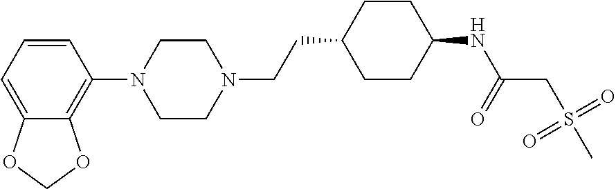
C1=CC=C2C(=C1N1CCN(CCC3CCC(NC(=O)CS(=O)(=O)C)CC3)CC1)OCO2
